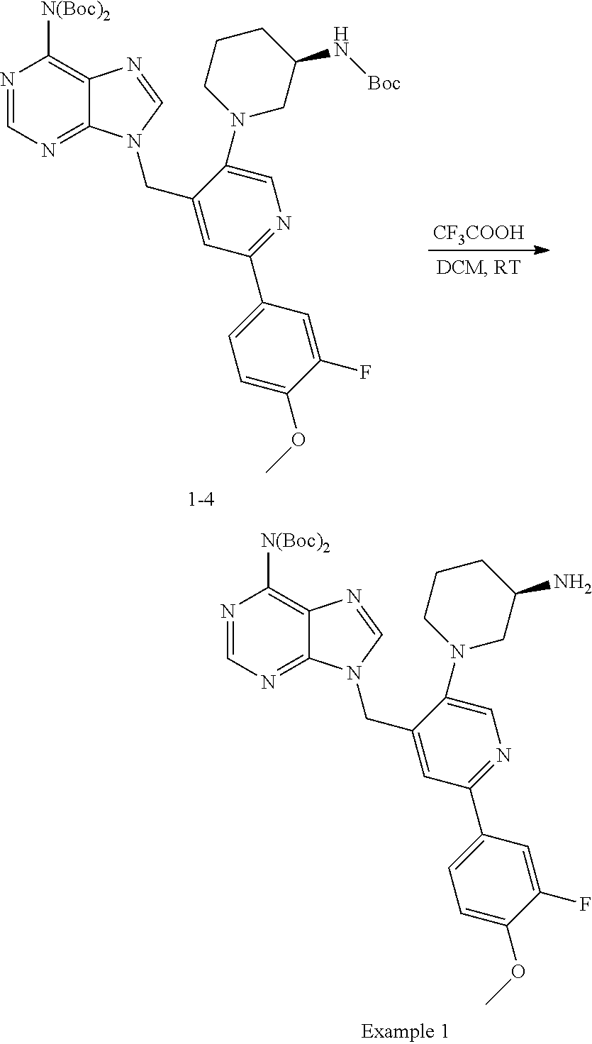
N1=C(C2=CC=C(OC)C(F)=C2)C=C(CN2C3=NC=NC([N(Boc)2])=C3N=C2)C(N2CC(N)CCC2)=C1.N1=C(C2=CC=C(OC)C(F)=C2)C=C(CN2C3=NC=NC([N(Boc)2])=C3N=C2)C(N2CC(N[Boc])CCC2)=C1.[CF3COOH]
